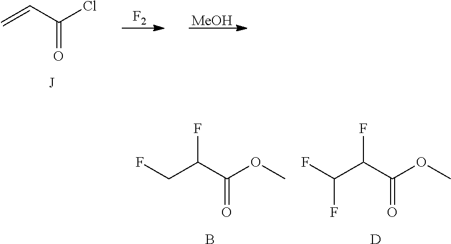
[F2].C=CC(Cl)=O.[J].[MeOH].C(C(OC)=O)(CF)F.B.C(C(OC)=O)(C(F)F)F.[D]
